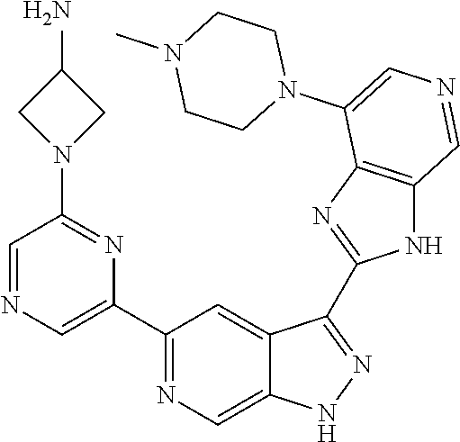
C1(C2=CN=CC(N3CC(N)C3)=N2)=NC=C2C(=C1)C(C1=NC3=C(N1)C=NC=C3N1CCN(C)CC1)=NN2
